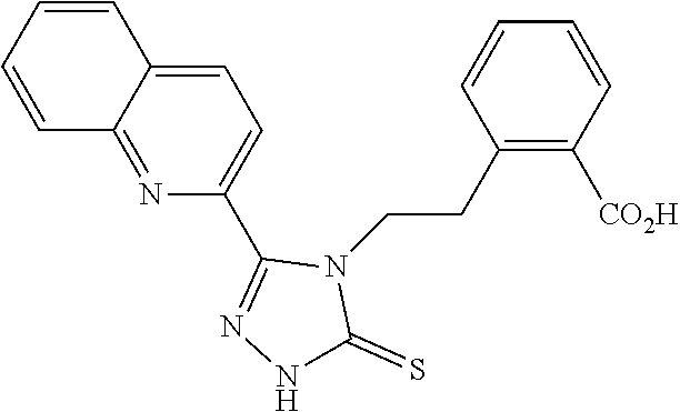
C1=C2C(=NC(C3=NNC(=S)N3CCC3=C([CO2H])C=CC=C3)=C1)C=CC=C2
